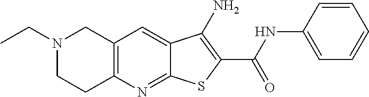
C12=C(N=C3C(=C1)C(N)=C(C(NC1=CC=CC=C1)=O)S3)CCN(CC)C2
